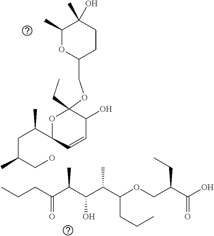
C(CCC)(OCC(C(O)=O)CC)C(C(C(C(CCC)=O)C)O)C.C(C(CC(C)C1C=CC(O)C(OCC2CCC(C)(O)C(C)O2)(CC)O1)C)O
